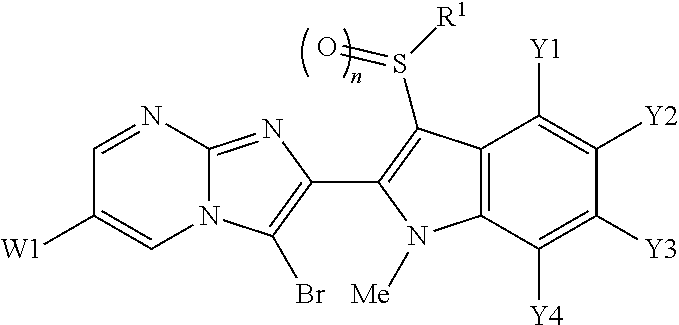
C1=NC2=NC(C3=C(S(=O)[R1])C4=C(C([Y4])=C([Y3])C([Y2])=C4[Y1])N3[Me])=C(Br)N2C=C1[W1]
